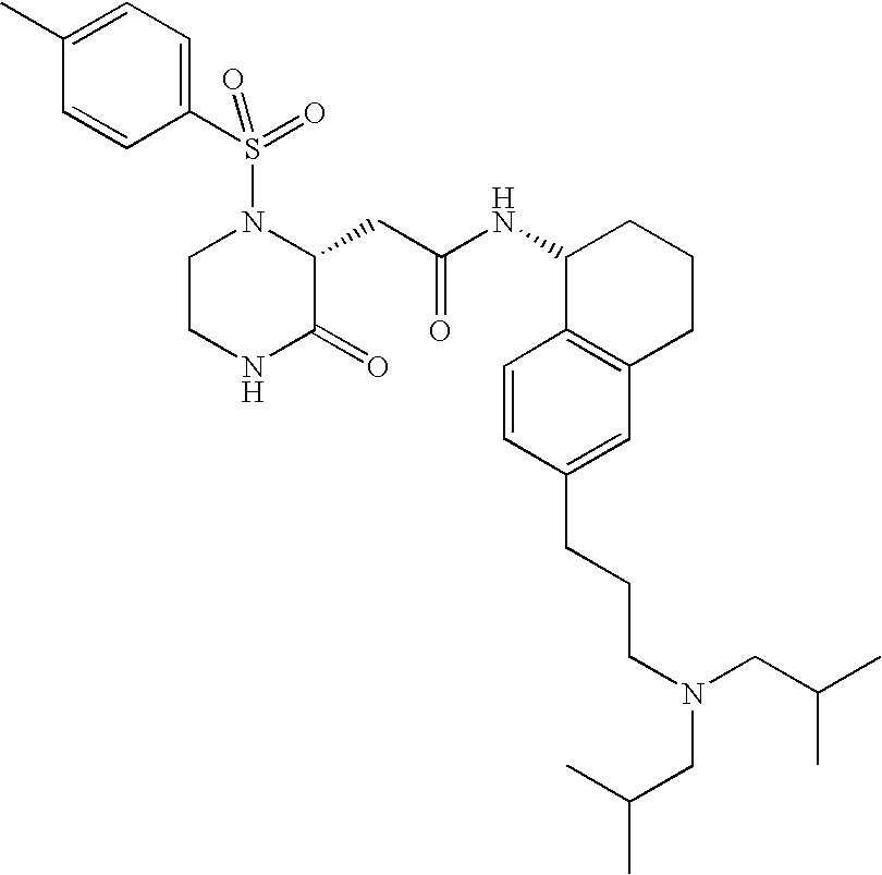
C1(S(N2CCNC(=O)C2CC(NC2C3=C(CCC2)C=C(CCCN(CC(C)C)CC(C)C)C=C3)=O)(=O)=O)=CC=C(C)C=C1
